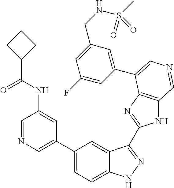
C1(C2=CN=CC(NC(C3CCC3)=O)=C2)=CC=C2C(=C1)C(C1=NC3=C(N1)C=NC=C3C1=CC(CNS(C)(=O)=O)=CC(F)=C1)=NN2
